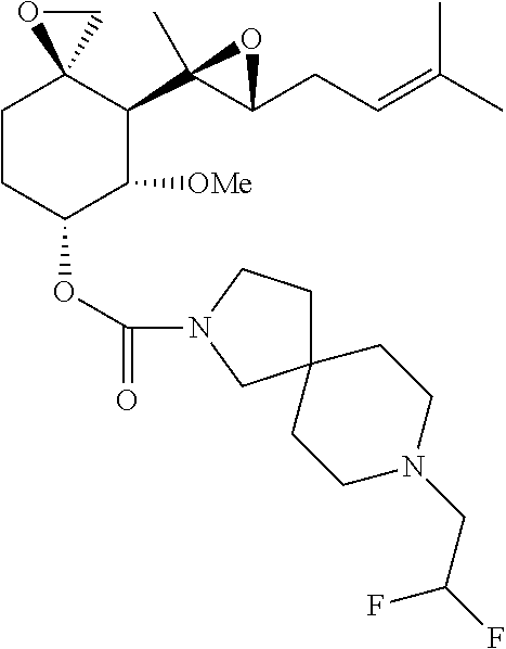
C1CC(OC(=O)N2CC3(CC2)CCN(CC(F)F)CC3)C([OMe])C(C2(C)C(CC=C(C)C)O2)C12OC2
